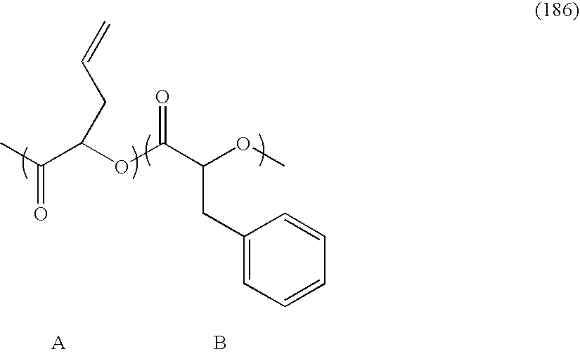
CC(C(OC(C(OC)CC1=CC=CC=C1)=O)CC=C)=O.B
